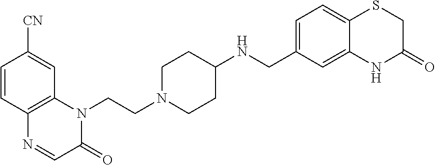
C1=CC2=C(C=C1[CN])N(CCN1CCC(NCC3=CC=C4C(=C3)NC(=O)CS4)CC1)C(=O)C=N2
